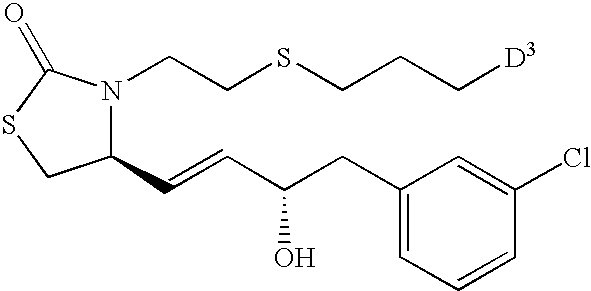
C1(C=CC(CC2=CC=CC(Cl)=C2)O)N(CCSCCC[D3])C(=O)SC1
